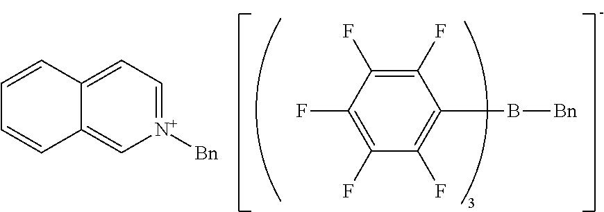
C12=CC=[N+]([Bn])C=C1C=CC=C2.C1(F)=C(F)C(F)=C(B[Bn])C(F)=C1F
